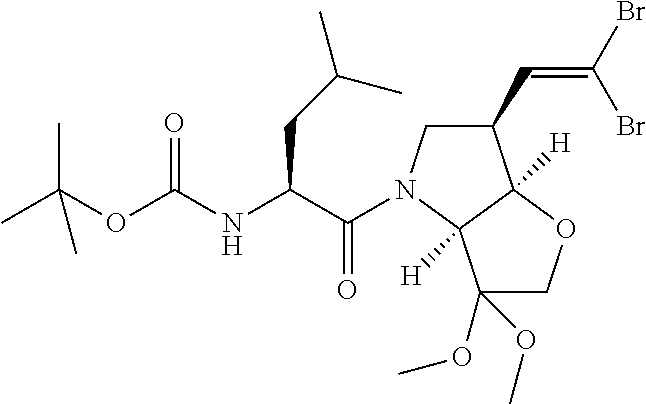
C1(C=C(Br)Br)CN(C(C(NC(OC(C)(C)C)=O)CC(C)C)=O)C2([H])C1([H])OCC2(OC)OC
